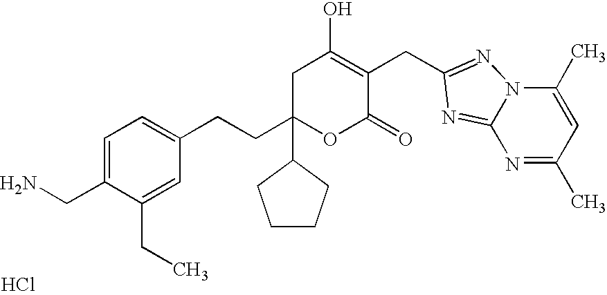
Cl.C(C1=CC=C(CCC2(C3CCCC3)OC(=O)C(CC3=NN4C(=N3)N=C(C)C=C4C)=C(O)C2)C=C1CC)N
